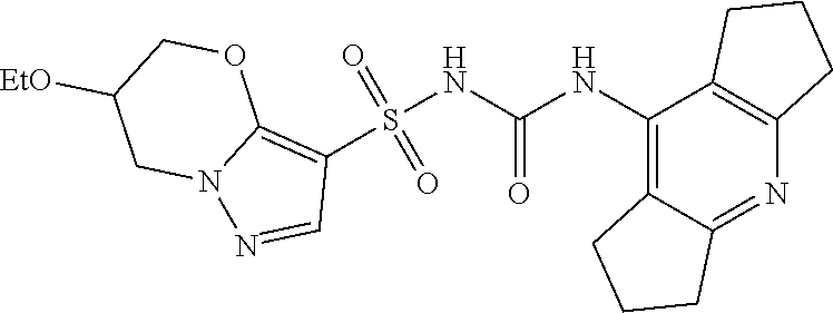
S(NC(NC1=C2C(=NC3=C1CCC3)CCC2)=O)(C1=C2N(N=C1)CC([EtO])CO2)(=O)=O
